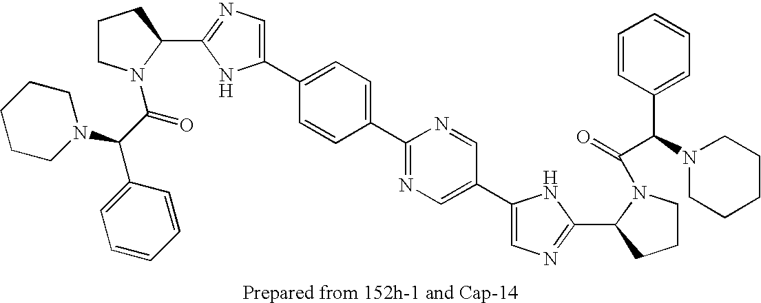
C1(C2=CC=C(C3=NC=C(C4=CN=C(C5N(C(=O)C(C6=CC=CC=C6)N6CCCCC6)CCC5)N4)C=N3)C=C2)=CN=C(C2N(C(C(N3CCCCC3)C3=CC=CC=C3)=O)CCC2)N1
